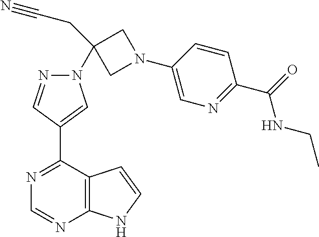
C1=CC(N2CC(N3N=CC(C4=NC=NC5=C4C=CN5)=C3)(CC#N)C2)=CN=C1C(NCC)=O
